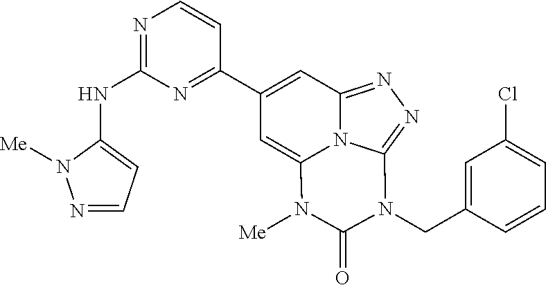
N1=CC=C(NC2=NC=CC(C3=CC4=NN=C5N4C(=C3)N([Me])C(=O)N5CC3=CC(Cl)=CC=C3)=N2)N1[Me]
